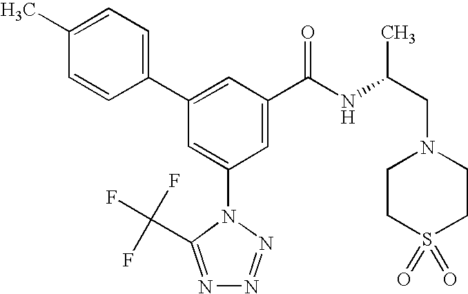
C1(C2=CC(C(NC(CN3CCS(=O)(=O)CC3)C)=O)=CC(N3C(C(F)(F)F)=NN=N3)=C2)=CC=C(C)C=C1
